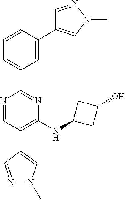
N1=CC(C2=CN(C)N=C2)=C(NC2CC(O)C2)N=C1C1=CC=CC(C2=CN(C)N=C2)=C1
